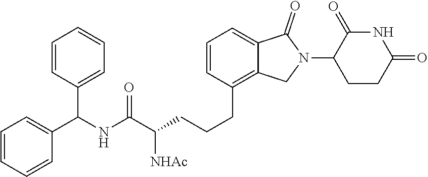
C1=CC(CCCC(C(NC(C2=CC=CC=C2)C2=CC=CC=C2)=O)[NHAc])=C2C(=C1)C(=O)N(C1CCC(=O)NC1=O)C2
